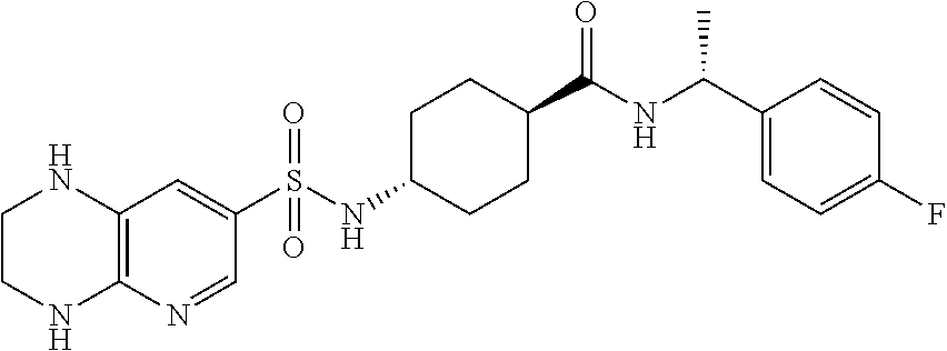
C1CNC2=C(N1)C=C(S(NC1CCC(C(NC(C3=CC=C(F)C=C3)C)=O)CC1)(=O)=O)C=N2
